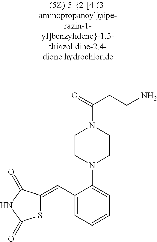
S1C(=CC2=CC=CC=C2N2CCN(C(=O)CCN)CC2)C(=O)NC1=O
